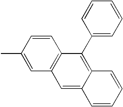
C1=CC(C)=CC2=C1C(C1=CC=CC=C1)=C1C(=C2)C=CC=C1
